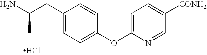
NC(CC1=CC=C(OC2=CC=C([CONH2])C=N2)C=C1)C.Cl
